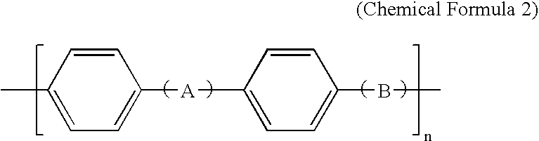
C1=C([A]C2=CC=C(BC)C=C2)C=CC(C)=C1
